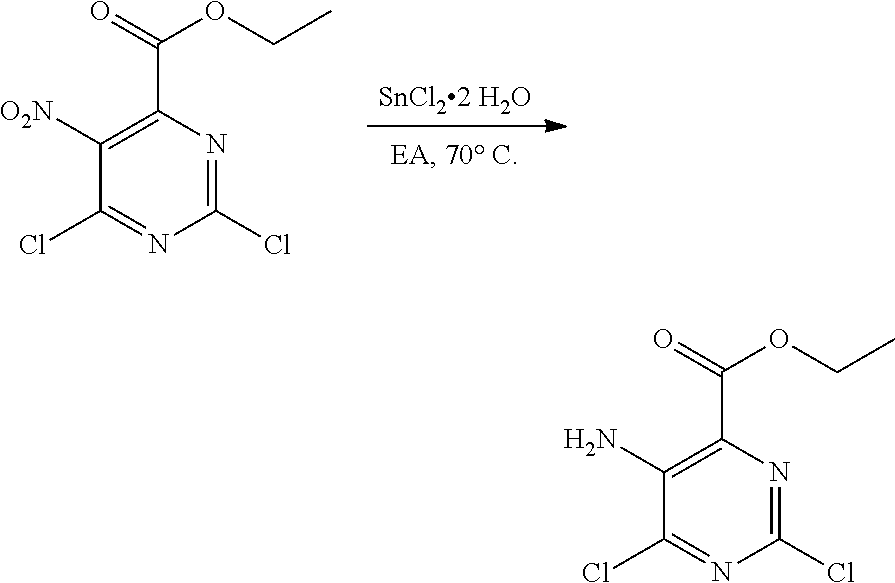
C1(Cl)=NC(Cl)=NC(C(=O)OCC)=C1[O2N].C1(Cl)=NC(Cl)=NC(C(=O)OCC)=C1N
